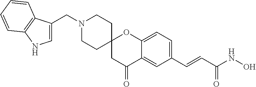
N1(CC2=CNC3=C2C=CC=C3)CCC2(CC1)CC(=O)C1=CC(C=CC(NO)=O)=CC=C1O2
